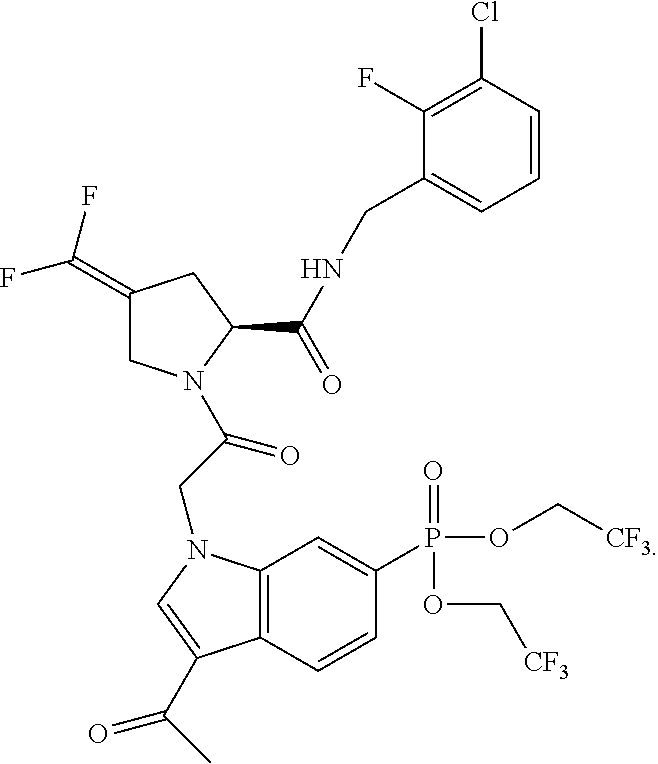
C1(=C(F)F)CN(C(CN2C3=C(C=CC(P(=O)(OC[CF3])OC[CF3])=C3)C(C(=O)C)=C2)=O)C(C(NCC2=CC=CC(Cl)=C2F)=O)C1
